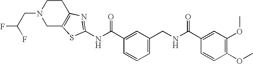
N(C(C1=CC(CNC(C2=CC(OC)=C(OC)C=C2)=O)=CC=C1)=O)C1=NC2=C(CN(CC(F)F)CC2)S1
